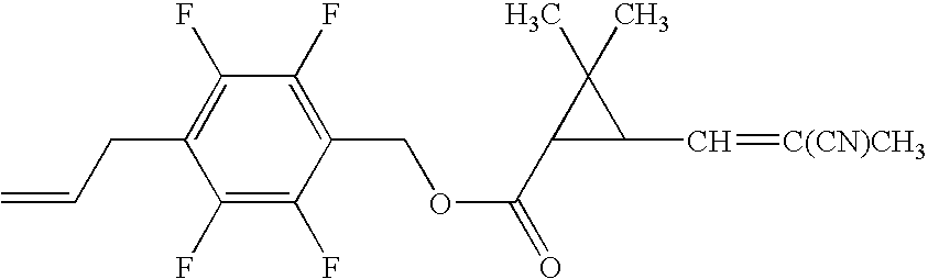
C1(F)=C(COC(C2C(C=[C(CN)CH3])C2(C)C)=O)C(F)=C(F)C(CC=C)=C1F
